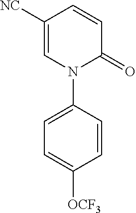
C1=C([NC])C=CC(=O)N1C1=CC=C([OCF3])C=C1
